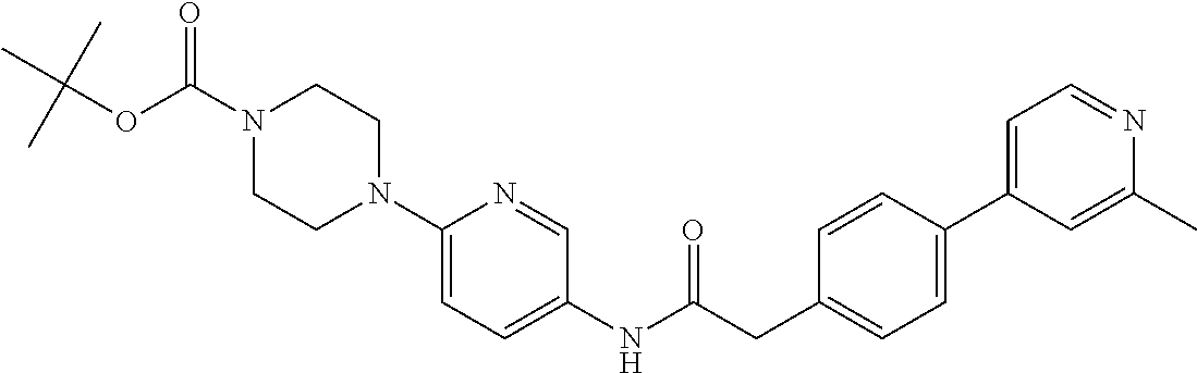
N1(C(OC(C)(C)C)=O)CCN(C2=CC=C(NC(CC3=CC=C(C4=CC=NC(C)=C4)C=C3)=O)C=N2)CC1
